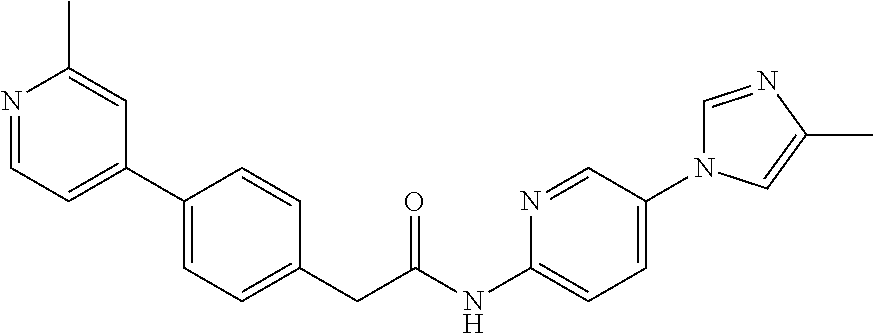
N1=CC=C(C2=CC=C(CC(NC3=CC=C(N4C=NC(C)=C4)C=N3)=O)C=C2)C=C1C
